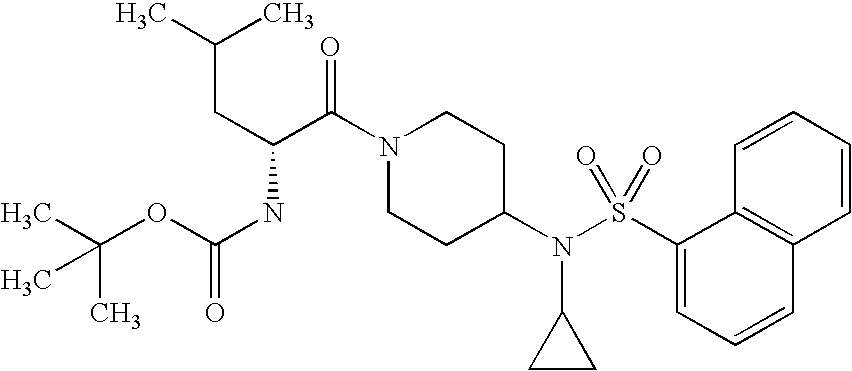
C(N1CCC(N(S(C2=CC=CC3=C2C=CC=C3)(=O)=O)C2CC2)CC1)(=O)C(CC(C)C)NC(=O)OC(C)(C)C
